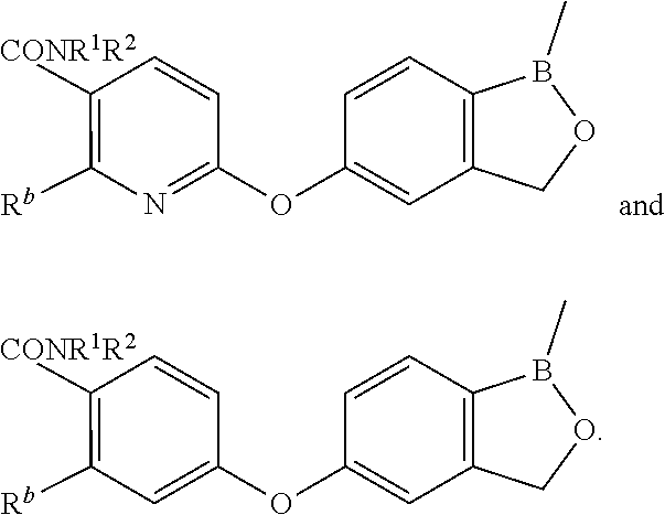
C1=C(OC2=CC([Rb])=C([CONR1R2])C=C2)C=CC2=C1COB2C.C1=C(OC2=NC([Rb])=C([CONR1R2])C=C2)C=CC2=C1COB2C
